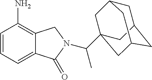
C1=CC=C2C(=C1N)CN(C(C)C13CC4CC(CC(C1)C4)C3)C2=O
